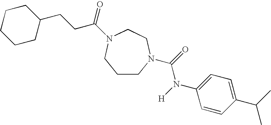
C1CN(C(=O)N([H])C2=CC=C(C(C)C)C=C2)CCN(C(=O)CCC2CCCCC2)C1
